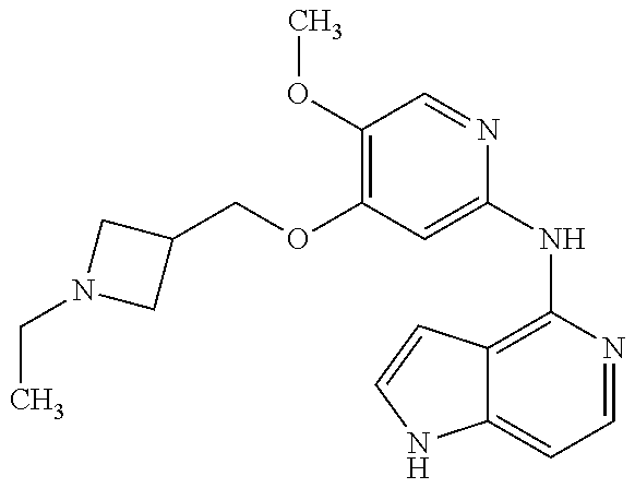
C(N1CC(COC2=C(OC)C=NC(NC3=C4C(=CC=N3)NC=C4)=C2)C1)C
